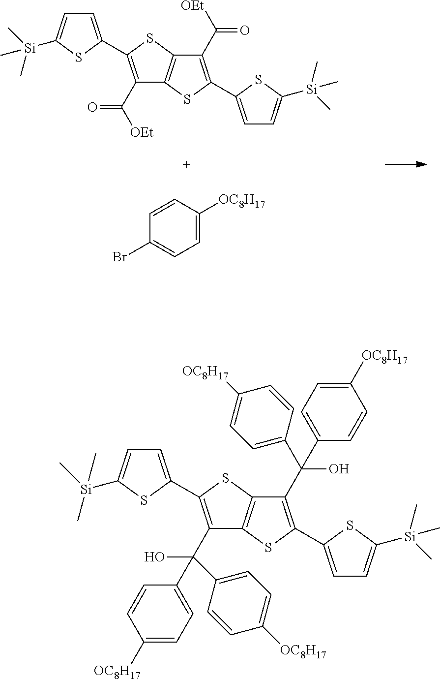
C1(C(=O)[OEt])=C(C2=CC=C([Si](C)(C)C)S2)SC2=C1SC(C1=CC=C([Si](C)(C)C)S1)=C2C(=O)[OEt].C1=C([OC8H17])C=CC(Br)=C1.C1(C(O)(C2=CC=C([OC8H17])C=C2)C2=CC=C([OC8H17])C=C2)=C(C2=CC=C([Si](C)(C)C)S2)SC2=C1SC(C1=CC=C([Si](C)(C)C)S1)=C2C(O)(C1=CC=C([OC8H17])C=C1)C1=CC=C([OC8H17])C=C1
